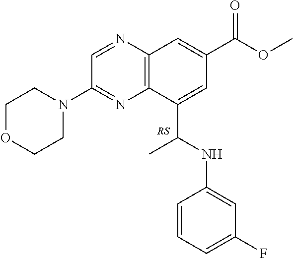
C1OCCN(C2=NC3=C(N=C2)C=C(C(OC)=O)C=C3C(NC2=CC(F)=CC=C2)C)C1
